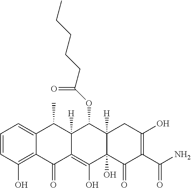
C1=CC(O)=C2C(=C1)C(C)C1([H])C(=C(O)C3(O)C([H])(C1OC(CCCCC)=O)CC(O)=C(C(N)=O)C3=O)C2=O
